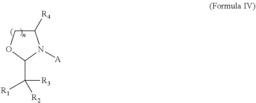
C1([R4])COC(C([R3])([R2])[R1])N1[A]
